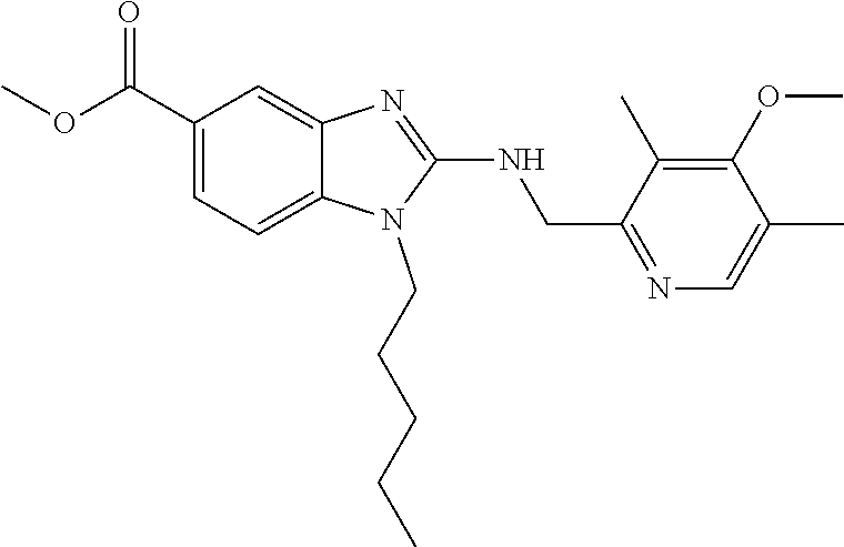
C(C1=CC=C2N(CCCCC)C(NCC3=NC=C(C)C(OC)=C3C)=NC2=C1)(OC)=O
